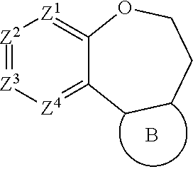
[Z2]1=[Z3][Z4]=C2C(=[Z1]1)OCCCC2.B
